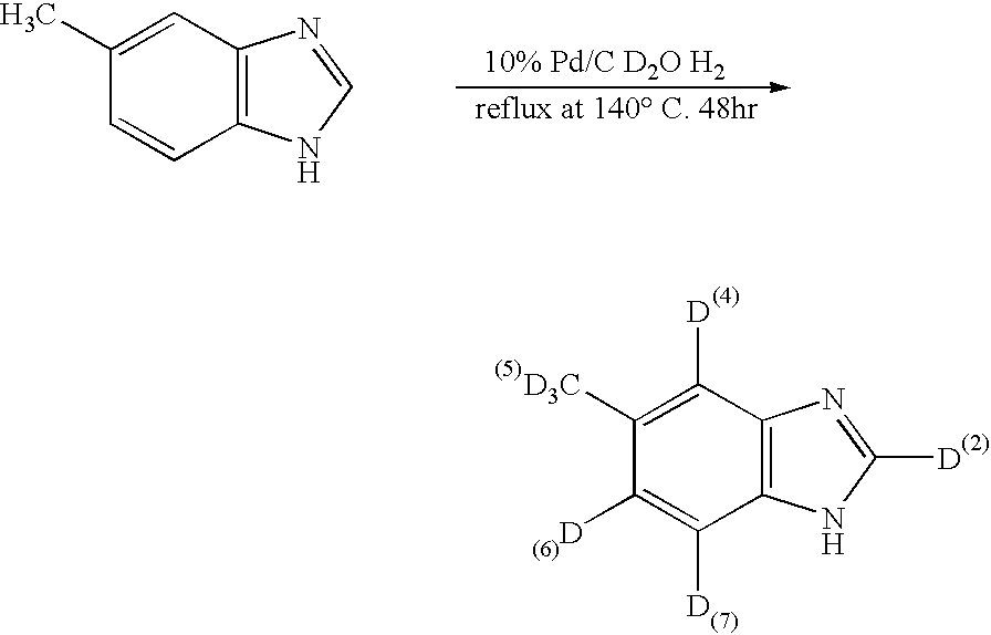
C1(C)=CC2=C(C=C1)NC=N2.C1([D3C])=C([D])C2=C(C([D])=C1[D])NC([D])=N2
